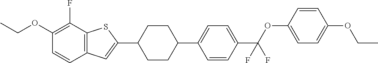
CCOC1=C(F)C2=C(C=C1)C=C(C1CCC(C3=CC=C(C(OC4=CC=C(OCC)C=C4)(F)F)C=C3)CC1)S2
